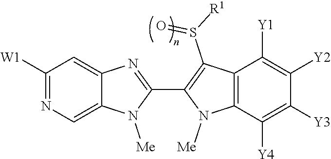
C12=CN=C([W1])C=C1N=C(C1=C(S([R1])=O)C3=C(N1[Me])C([Y4])=C([Y3])C([Y2])=C3[Y1])N2[Me]
